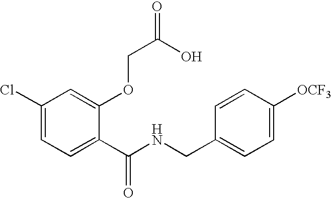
C1(Cl)=CC=C(C(NCC2=CC=C([OCF3])C=C2)=O)C(OCC(O)=O)=C1
